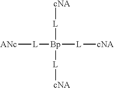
[ANc][L][Bp]([L][cNA])([L][cNA])[L][cNA]
